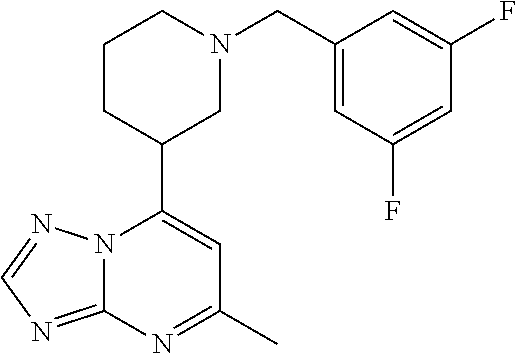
N12C(=NC=N1)N=C(C)C=C2C1CN(CC2=CC(F)=CC(F)=C2)CCC1
